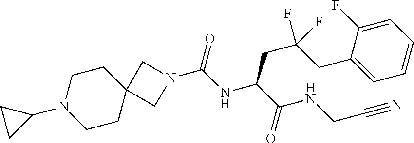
N1(C(NC(C(NCC#N)=O)CC(CC2=CC=CC=C2F)(F)F)=O)CC2(C1)CCN(C1CC1)CC2
